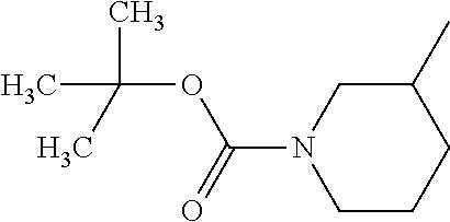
C1C(C)CCCN1C(=O)OC(C)(C)C
